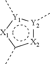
[Y2]1(C):[X2]c(C)[X1]:[Y1]:1C
